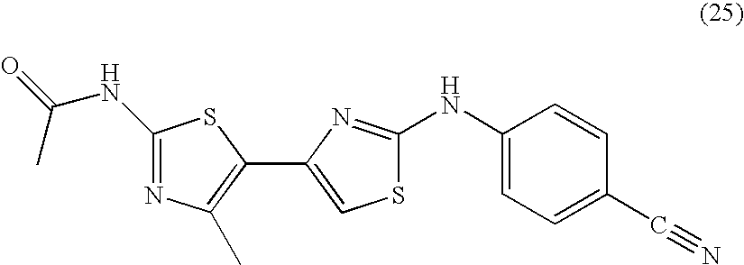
C1(NC(C)=O)=NC(C)=C(C2=CSC(NC3=CC=C(C#N)C=C3)=N2)S1
